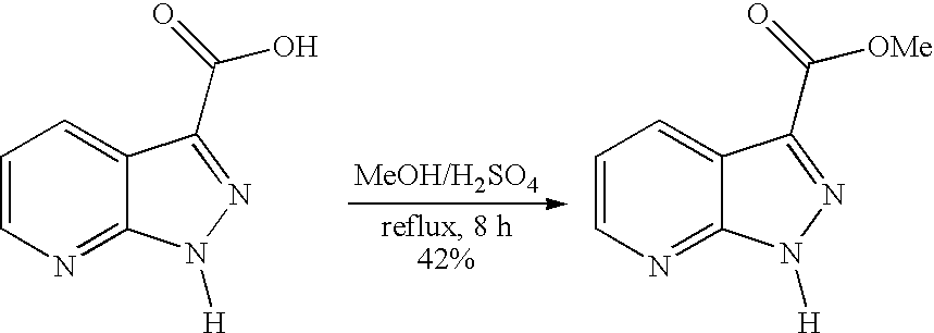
C1=CN=C2C(=C1)C(C(=O)O)=NN2[H].C1=CN=C2C(=C1)C(C(=O)[OMe])=NN2[H]
